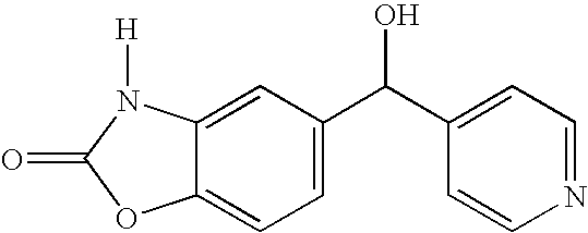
C12=CC=C(C(C3=CC=NC=C3)O)C=C1N([H])C(=O)O2
